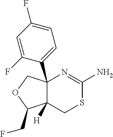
C12(C3=CC=C(F)C=C3F)C([H])(C(CF)OC1)CSC(N)=N2
